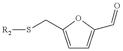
[R2]SCC1=CC=C(C=O)O1
